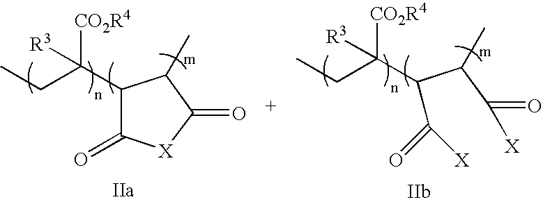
C1(C(CC)([CO2R4])[R3])C(=O)[X]C(=O)C1C.C(C(C)C(C(CC)([CO2R4])[R3])C(=O)[X])(=O)[X]
